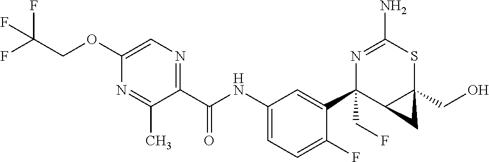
N1=C(N)SC2(CO)C(C1(C1=CC(NC(C3=NC=C(OCC(F)(F)F)N=C3C)=O)=CC=C1F)CF)C2
